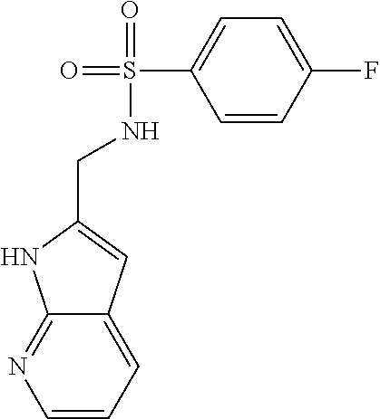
C1=CC=C2C(=N1)NC(CNS(=O)(C1=CC=C(F)C=C1)=O)=C2
